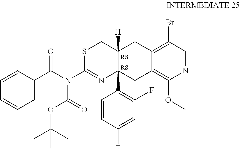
C1=C(C(N(C(=O)OC(C)(C)C)C2=NC3(C4=C(F)C=C(F)C=C4)C([H])(CC4=C(Br)C=NC(OC)=C4C3)CS2)=O)C=CC=C1
